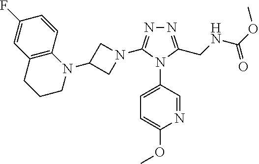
N1=C(CNC(OC)=O)N(C2=CC=C(OC)N=C2)C(N2CC(N3C4=C(CCC3)C=C(F)C=C4)C2)=N1
